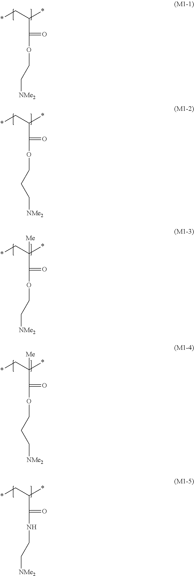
*CC(*)C(=O)OCC[NMe2].*CC(*)C(=O)OCCC[NMe2].*CC(*)(C(=O)OCC[NMe2])[Me].*CC(*)(C(=O)OCCC[NMe2])[Me].*CC(*)C(=O)NCC[NMe2]
